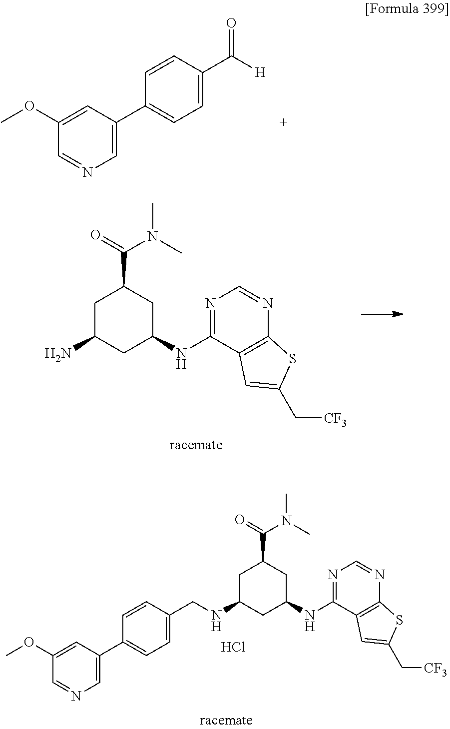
C1(OC)=CC(C2=CC=C(C([H])=O)C=C2)=CN=C1.C1C(N)CC(NC2=NC=NC3=C2C=C(C[CF3])S3)CC1C(=O)N(C)C.C1C(NCC2=CC=C(C3=CN=CC(OC)=C3)C=C2)CC(NC2=NC=NC3=C2C=C(C[CF3])S3)CC1C(=O)N(C)C.Cl
